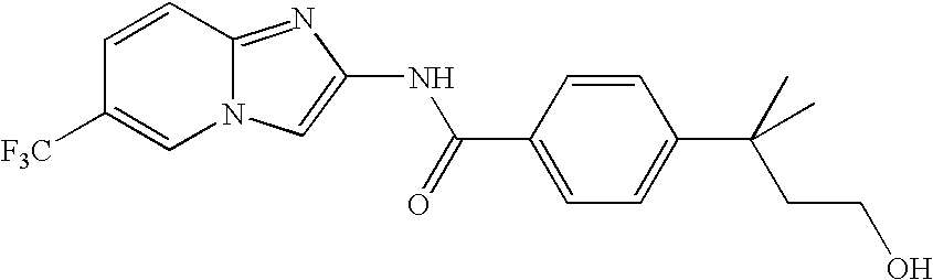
C1=CC2=NC(NC(=O)C3=CC=C(C(C)(C)CCO)C=C3)=CN2C=C1[F3C]
